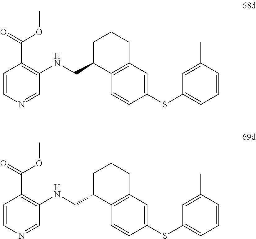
C1=CC(SC2=CC=CC(C)=C2)=CC2=C1C(CNC1=C(C(OC)=O)C=CN=C1)CCC2.C1=CC(SC2=CC=CC(C)=C2)=CC2=C1C(CNC1=C(C(OC)=O)C=CN=C1)CCC2
